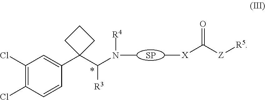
C1=CC(Cl)=C(Cl)C=C1C1(C(N(C)[R4])[R3])CCC1.[SP].C[X]C([Z][R5])=O
